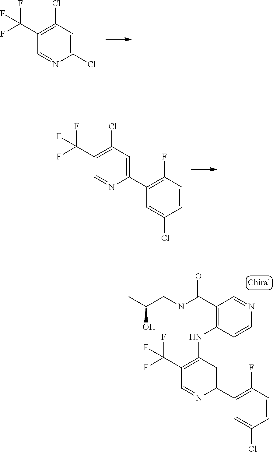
C1(Cl)=CC(Cl)=C(C(F)(F)F)C=N1.C1(C2=C(F)C=CC(Cl)=C2)=CC(Cl)=C(C(F)(F)F)C=N1.C1(C2=C(F)C=CC(Cl)=C2)=CC(NC2=C(C(NCC(C)O)=O)C=NC=C2)=C(C(F)(F)F)C=N1
